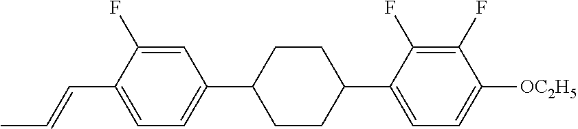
C1=C(F)C(C=CC)=CC=C1C1CCC(C2=CC=C([OC2H5])C(F)=C2F)CC1
